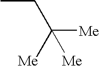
CCC([Me])([Me])[Me]
